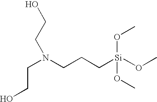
N(CCC[Si](OC)(OC)OC)(CCO)CCO
